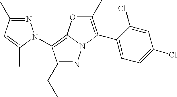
N1=C(C)C=C(C)N1C1=C2N(N=C1CC)C(C1=CC=C(Cl)C=C1Cl)=C(C)O2
